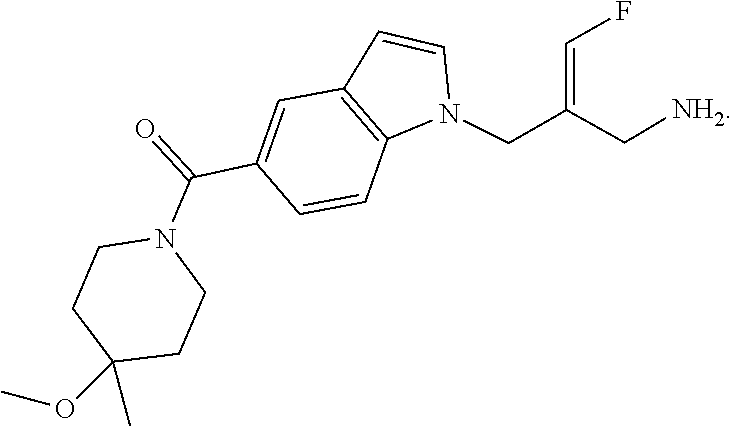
N1(C(C2=CC3=C(N(CC(=CF)C[NH2])C=C3)C=C2)=O)CCC(OC)(C)CC1
